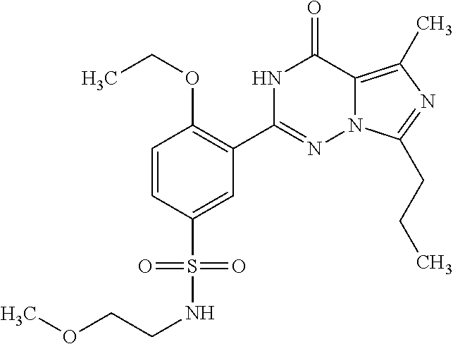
C1=CC(S(NCCOC)(=O)=O)=CC(C2=NN3C(=C(C)N=C3CCC)C(=O)N2)=C1OCC
